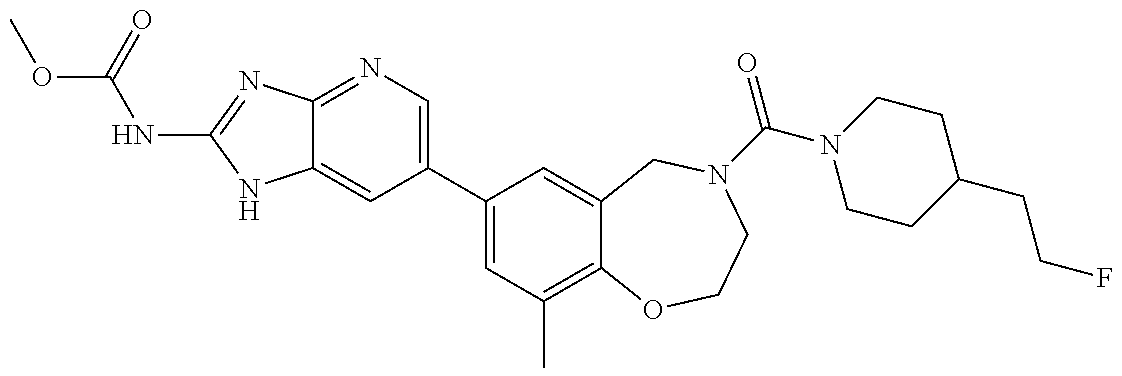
C12=NC=C(C3=CC(C)=C4C(=C3)CN(C(N3CCC(CCF)CC3)=O)CCO4)C=C1NC(NC(=O)OC)=N2
